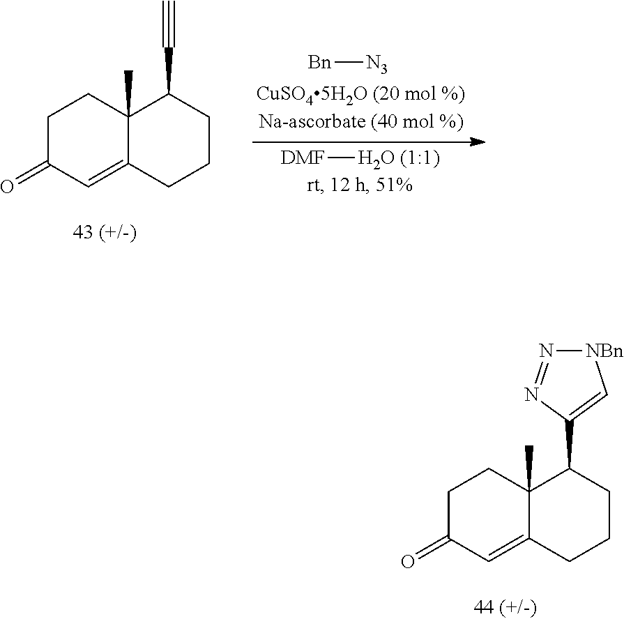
C1C(=O)C=C2C(C)(C1)C(C1=C[NBn]N=N1)CCC2.C1C(=O)C=C2C(C)(C1)C(C#C)CCC2.[Bn][N3].[DMF][H2O (1:1)]
